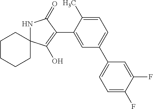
C1CCCC2(C1)NC(=O)C(C1=CC(C3=CC=C(F)C(F)=C3)=CC=C1C)=C2O
